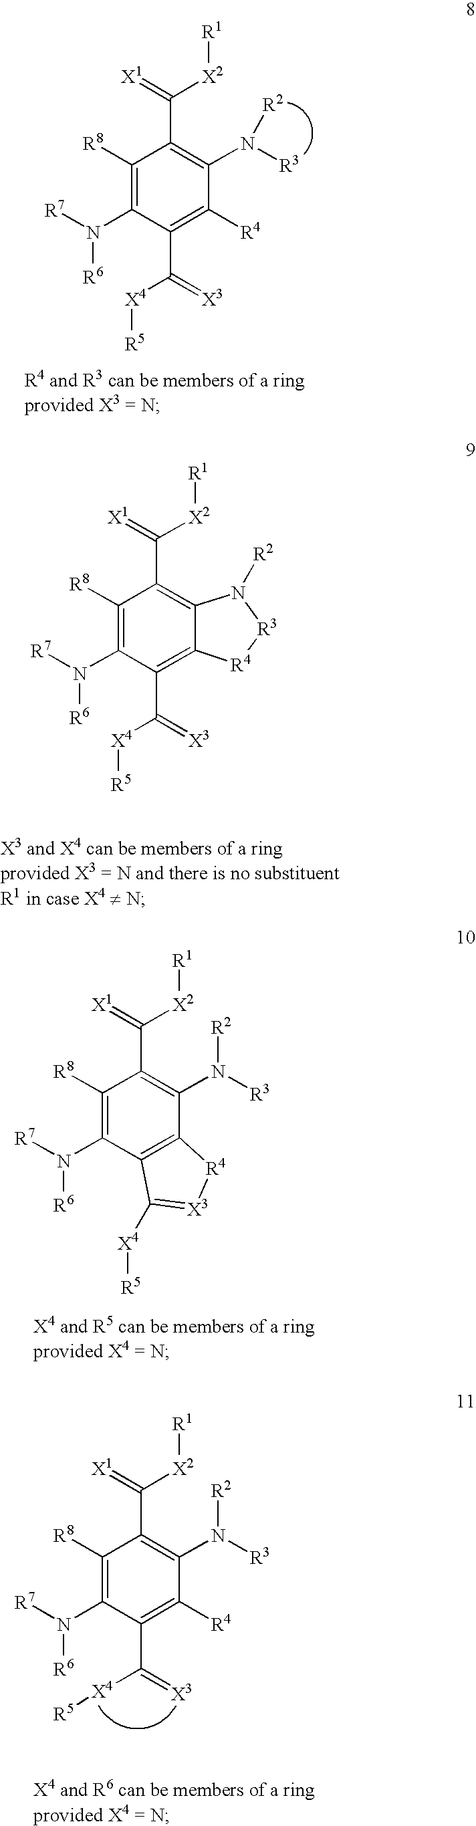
C1([R8])=C(N([R6])[R7])C(C([X4][R5])=[X3])=C2C(=C1C([X2][R1])=[X1])N([R2])[R3][R4]2.C1([R8])=C(N([R6])[R7])C2=C(C(N([R3])[R2])=C1C([X2][R1])=[X1])[R4][X3]=C2[X4][R5].C1([R8])=C(N([R6])[R7])C(C([X4][R5])=[X3])=C([R4])C(N([R3])[R2])=C1C([X2][R1])=[X1].C1([R8])=C(N([R6])[R7])C(C([X4][R5])=[X3])=C([R4])C(N([R2])[R3])=C1C([X2][R1])=[X1]
